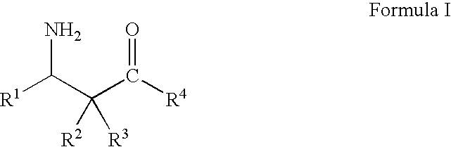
[R1]C(C(C([R4])=O)([R2])[R3])N
